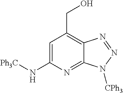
C1=C(N[Ph3C])N=C2C(=C1CO)N=NN2[CPh3]
